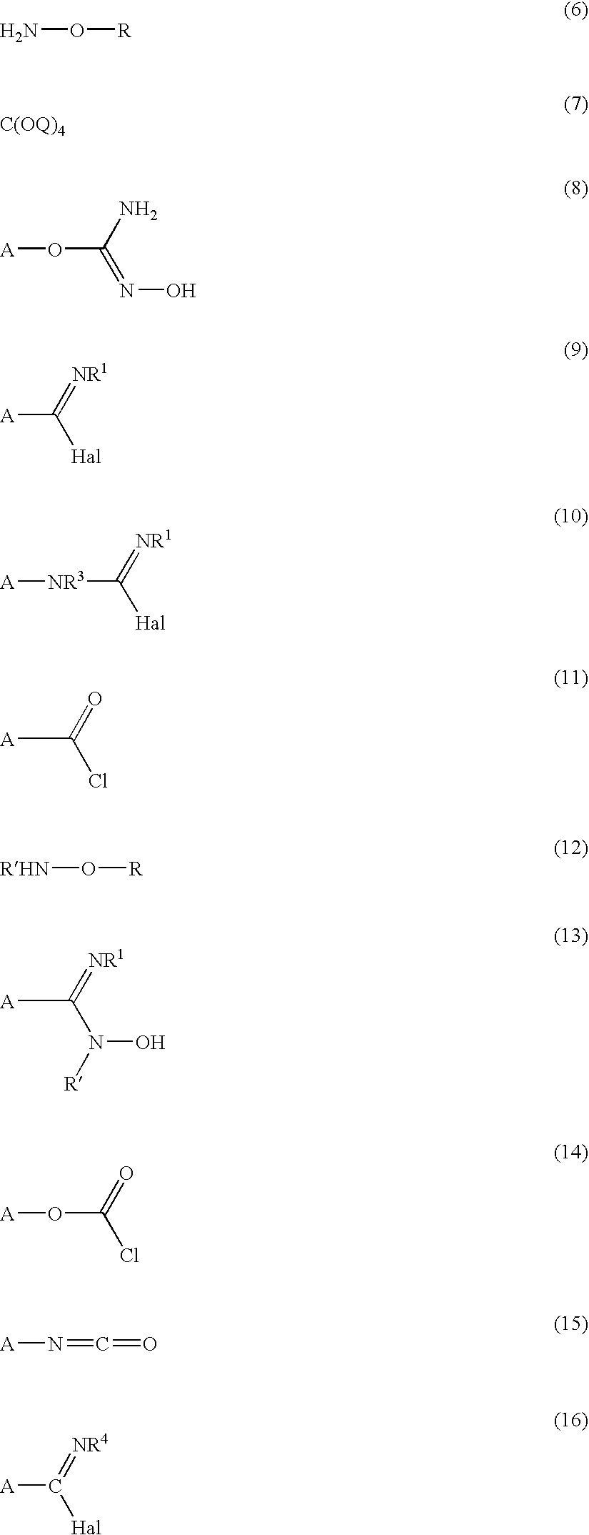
NO[R].[A]OC(=NO)N.[A]C([Hal])=[NR1].[NR3](C([Hal])=[NR1])[A].[A]C(Cl)=O.[RHN]O[R].[A]C(N([R])O)=[NR1].[A]OC(Cl)=O.[A]N=C=O.[A]C([Hal])=[NR4]
